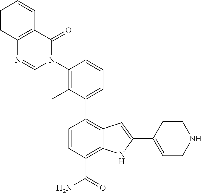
C1(C2=C3C(=C(C(=O)N)C=C2)NC(C2=CCNCC2)=C3)=CC=CC(N2C(=O)C3=C(N=C2)C=CC=C3)=C1C
